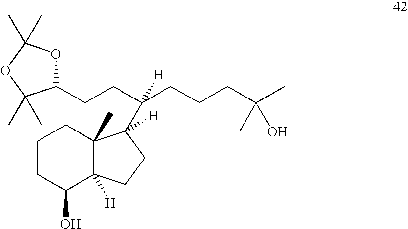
C1CC(O)C2([H])C(C)(C1)C(C(CCC1OC(C)(C)OC1(C)C)(CCCC(C)(C)O)[H])([H])CC2
